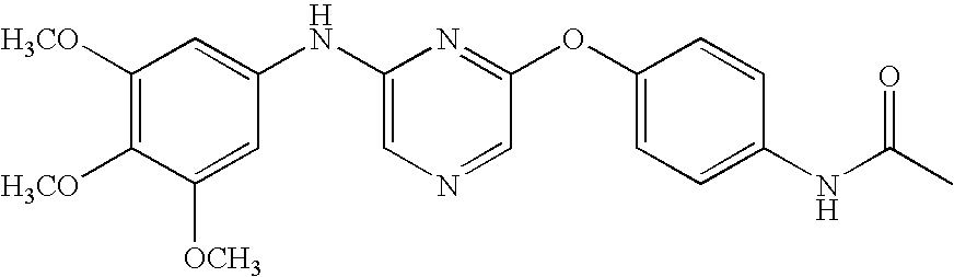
C1([H3CO])=C([H3CO])C([OCH3])=CC(NC2=CN=CC(OC3=CC=C(NC(C)=O)C=C3)=N2)=C1
